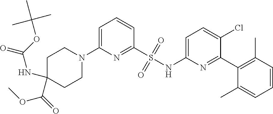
C1C(NC(OC(C)(C)C)=O)(C(OC)=O)CCN(C2=CC=CC(S(NC3=CC=C(Cl)C(C4=C(C)C=CC=C4C)=N3)(=O)=O)=N2)C1
